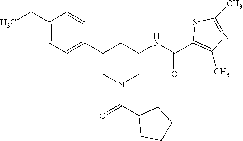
C1(CC)=CC=C(C2CN(C(=O)C3CCCC3)CC(NC(C3=C(C)N=C(C)S3)=O)C2)C=C1
